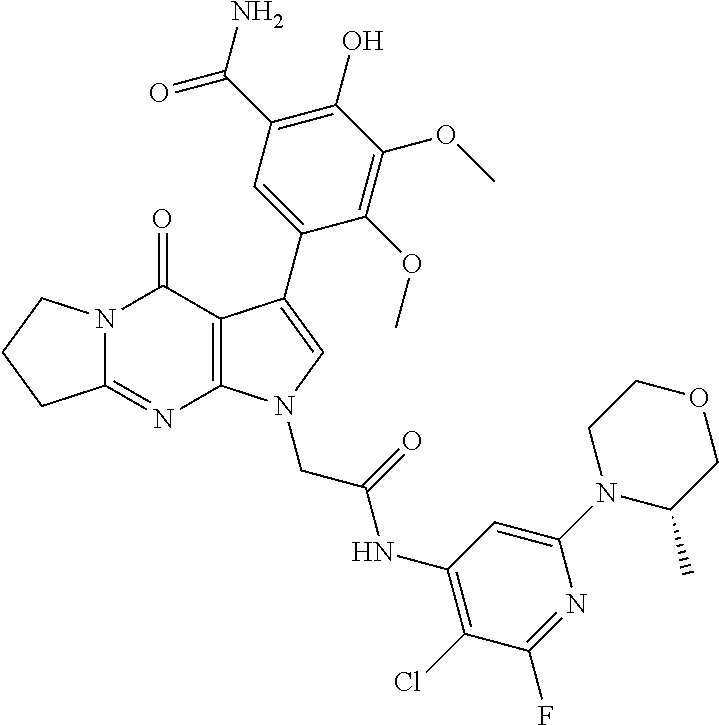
C12=NC3=C(C(=O)N1CCC2)C(C1=CC(C(N)=O)=C(O)C(OC)=C1OC)=CN3CC(=O)NC1=C(Cl)C(F)=NC(N2C(C)COCC2)=C1
